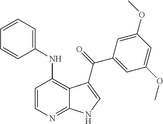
C1=CN=C2C(=C1NC1=CC=CC=C1)C(C(C1=CC(OC)=CC(OC)=C1)=O)=CN2
